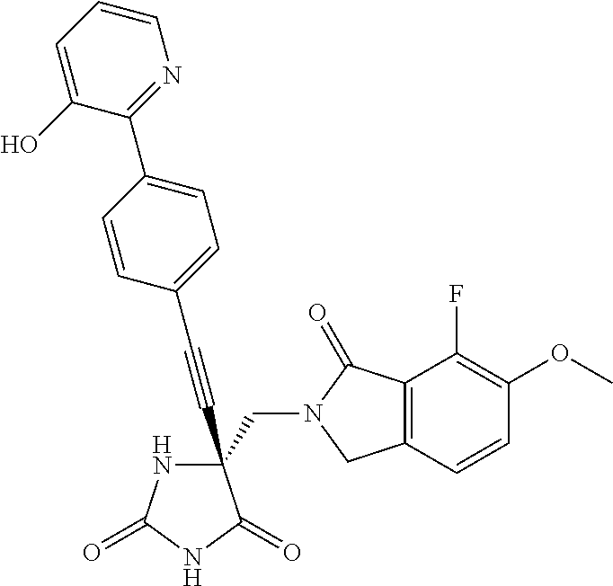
C(#CC1(CN2C(=O)C3=C(C2)C=CC(OC)=C3F)NC(=O)NC1=O)C1=CC=C(C2=NC=CC=C2O)C=C1
